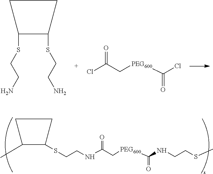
C1C(SCCN)C(SCCN)C1.O=C(C[PEG600]C(Cl)=O)Cl.C1C(C)C(SCCNC(=O)C[PEG600]C(NCCSC)=O)C1
